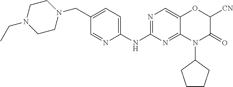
C1(NC2=NC=C3C(=N2)N(C2CCCC2)C(=O)C([CN])O3)=CC=C(CN2CCN(CC)CC2)C=N1
